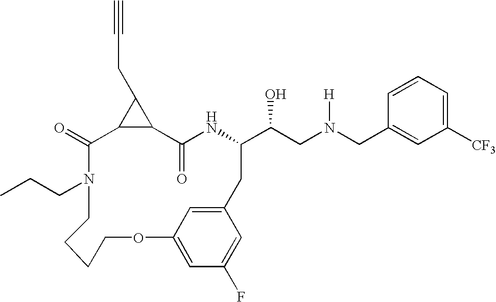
C12C(=O)NC(C(CN(CC3=CC([CF3])=CC=C3)[H])O)CC3=CC(=CC(F)=C3)OCCCCN(CCC)C(=O)C1C2CC#C
